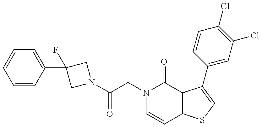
N1(C(CN2C=CC3=C(C2=O)C(C2=CC(Cl)=C(Cl)C=C2)=CS3)=O)CC(F)(C2=CC=CC=C2)C1
